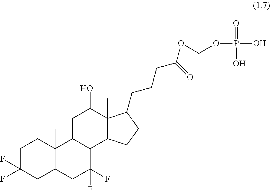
C1C(F)(F)CC2C(C)(C1)C1C(C(F)(F)C2)C2C(C)(C(O)C1)C(CCCC(OCOP(=O)(O)O)=O)CC2
